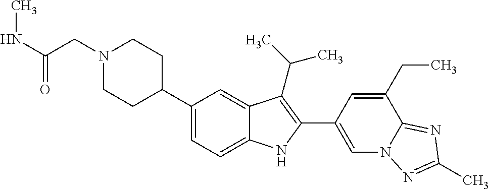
N1(CC(NC)=O)CCC(C2=CC=C3C(=C2)C(C(C)C)=C(C2=CN4C(=NC(C)=N4)C(CC)=C2)N3)CC1
